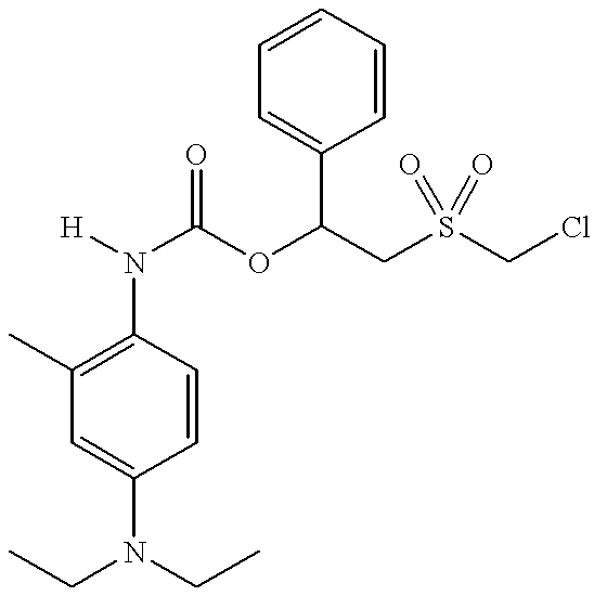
C1(N([H])C(OC(CS(CCl)(=O)=O)C2=CC=CC=C2)=O)=C(C)C=C(N(CC)CC)C=C1
